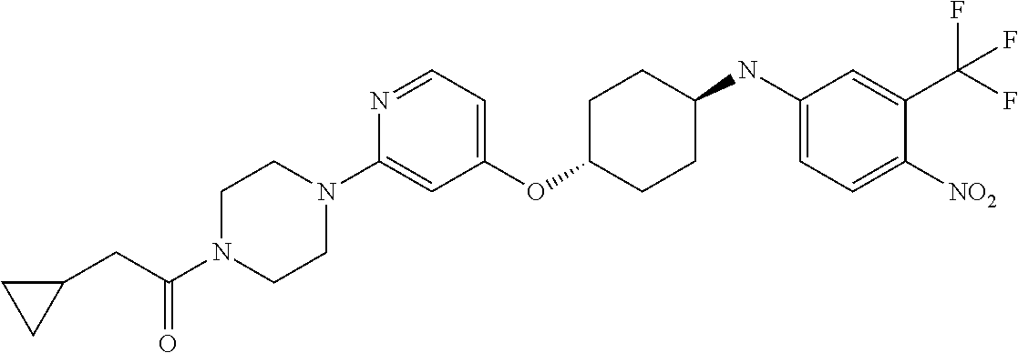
C1(OC2CCC(NC3=CC=C([NO2])C(C(F)(F)F)=C3)CC2)=CC=NC(N2CCN(C(CC3CC3)=O)CC2)=C1
